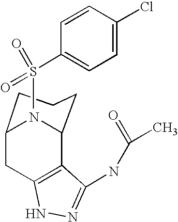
S(=O)(C1=CC=C(Cl)C=C1)(=O)C.C12CC3=C(C(N1)CCC2)C(NC(=O)C)=NN3
